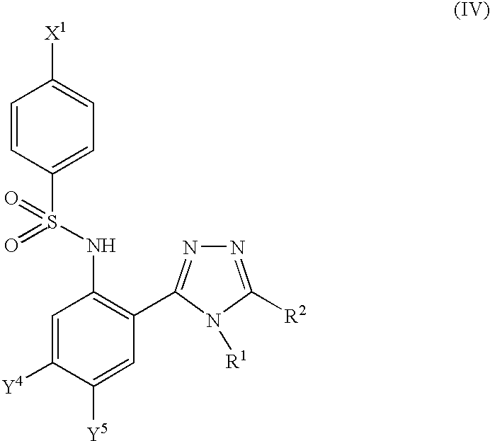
C1=C([Y4])C([Y5])=CC(C2=NN=C([R2])N2[R1])=C1NS(=O)(C1=CC=C([X1])C=C1)=O
